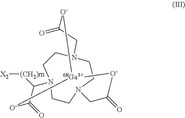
C1N2CCN3CCN(C1)C([(CH2)m][X2])C(=O)[O-][Ga]([O-]C(=O)C2)[O-]C(=O)C3
